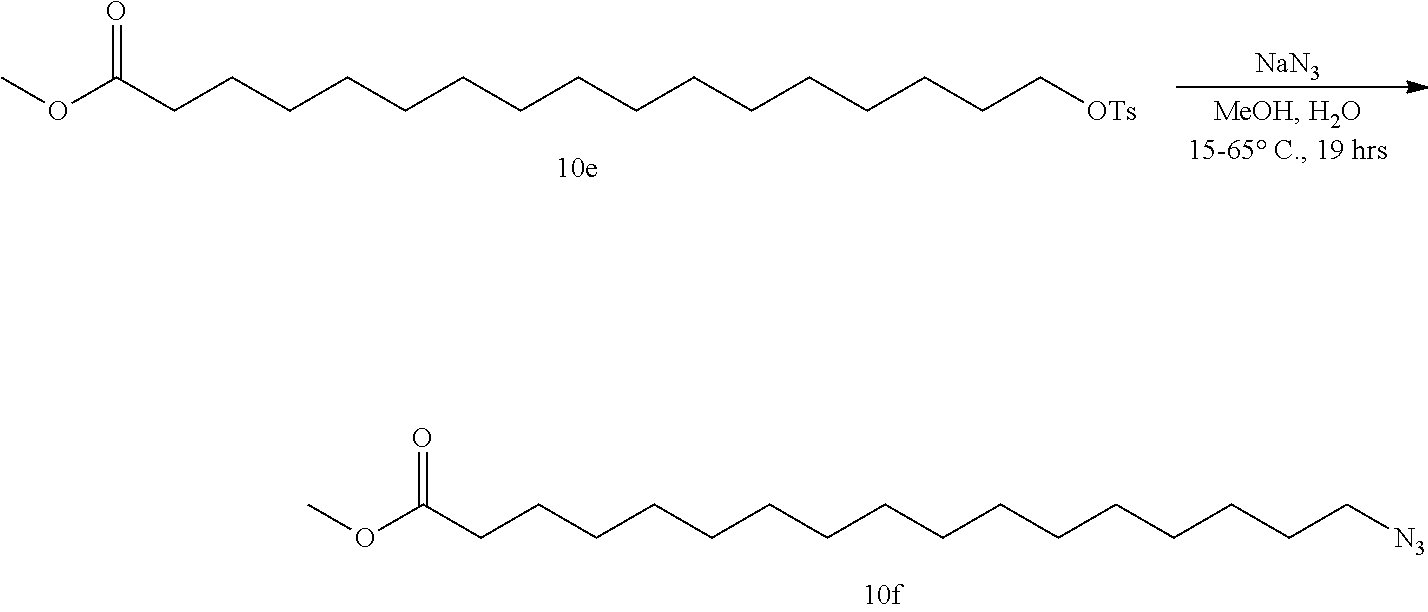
O=C(CCCCCCCCCCCCCCCC[N3])OC.O=C(CCCCCCCCCCCCCCCC[OTs])OC.[NaN3]
